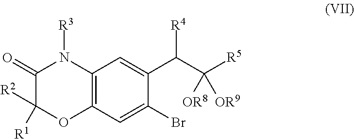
C12=C(C=C(Br)C(C(C([R5])([OR8])[OR9])[R4])=C1)OC([R2])([R1])C(=O)N2[R3]
